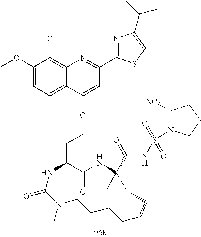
C1(=O)C(CCOC2=CC(C3=NC(C(C)C)=CS3)=NC3=C(Cl)C(OC)=CC=C32)NC(=O)N(C)CCCCC=CC2CC2(C(=O)NS(=O)(=O)N2C([CN])CCC2)N1
